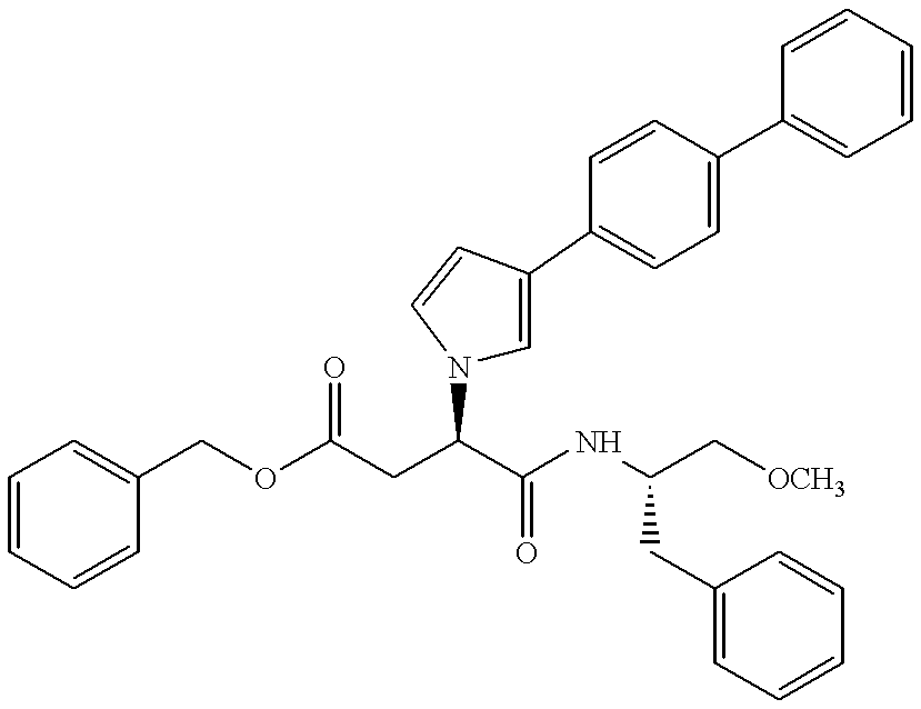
O(C(CC(C(NC(C[OCH3])CC1=CC=CC=C1)=O)N1C=C(C2=CC=C(C3=CC=CC=C3)C=C2)C=C1)=O)CC1=CC=CC=C1
